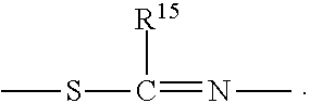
CSC(=NC)[R15]
